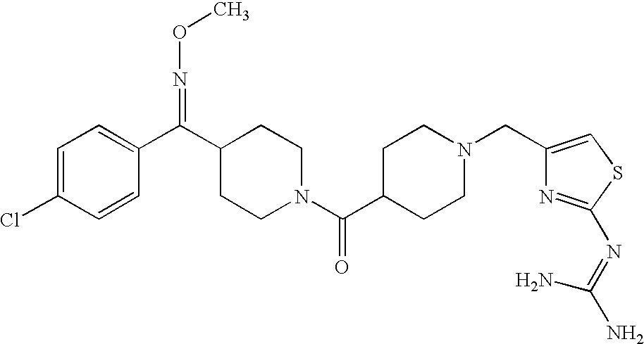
C1=C(Cl)C=CC(C(=NOC)C2CCN(C(=O)C3CCN(CC4=CSC(N=C(N)N)=N4)CC3)CC2)=C1
